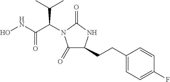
ONC(C(C(C)C)N1C(=O)C(CCC2=CC=C(F)C=C2)NC1=O)=O
